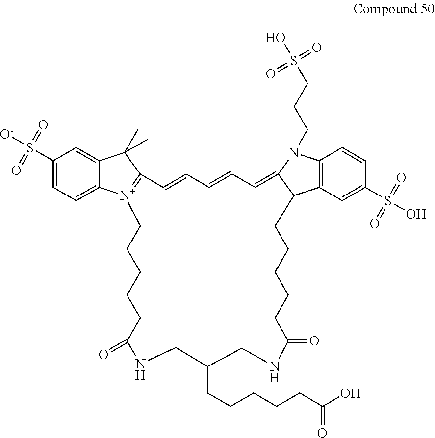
C1(S([O-])(=O)=O)=CC=C2C(=C1)C(C)(C)C1=[N+]2CCCCCC(=O)NCC(CCCCCC(O)=O)CNC(=O)CCCCCC2C3=C(C=CC(S(O)(=O)=O)=C3)N(CCCS(O)(=O)=O)C2=CC=CC=C1
